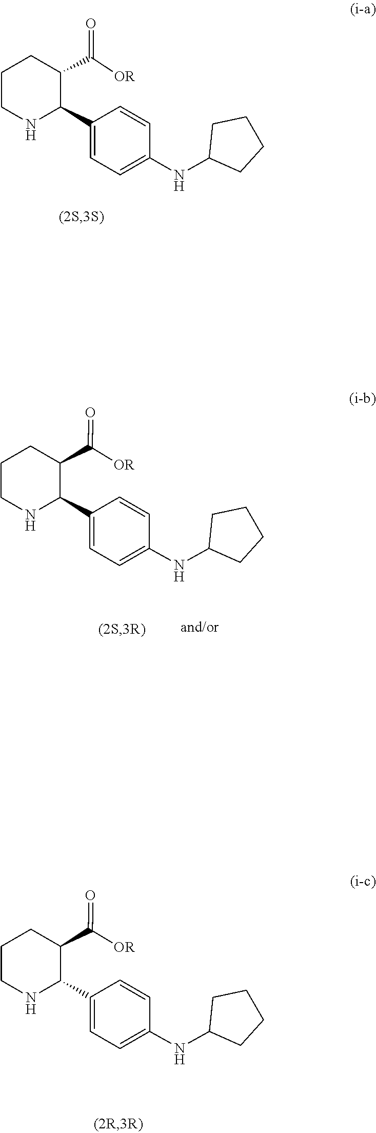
C1C(NC2=CC=C(C3C(C([OR])=O)CCCN3)C=C2)CCC1.C1=C(C2NCCCC2C(=O)[OR])C=CC(NC2CCCC2)=C1.C1(C2=CC=C(NC3CCCC3)C=C2)C(C(=O)[OR])CCCN1
